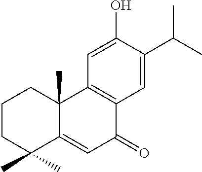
C1=C(O)C(C(C)C)=CC2=C1C1(C)C(=CC2=O)C(C)(C)CCC1
